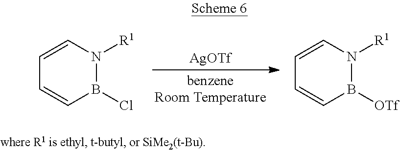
[AgOTf].B1(Cl)N([R1])C=CC=C1.B1([OTf])N([R1])C=CC=C1
